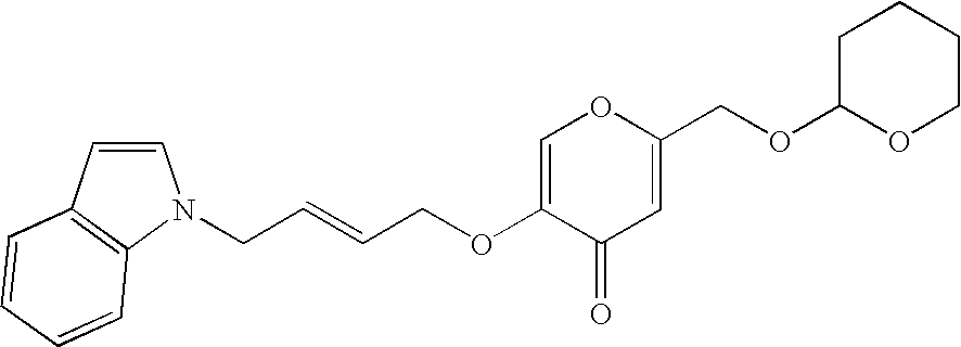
C1=C(OCC=CCN2C=CC3=C2C=CC=C3)C(=O)C=C(COC2CCCCO2)O1
